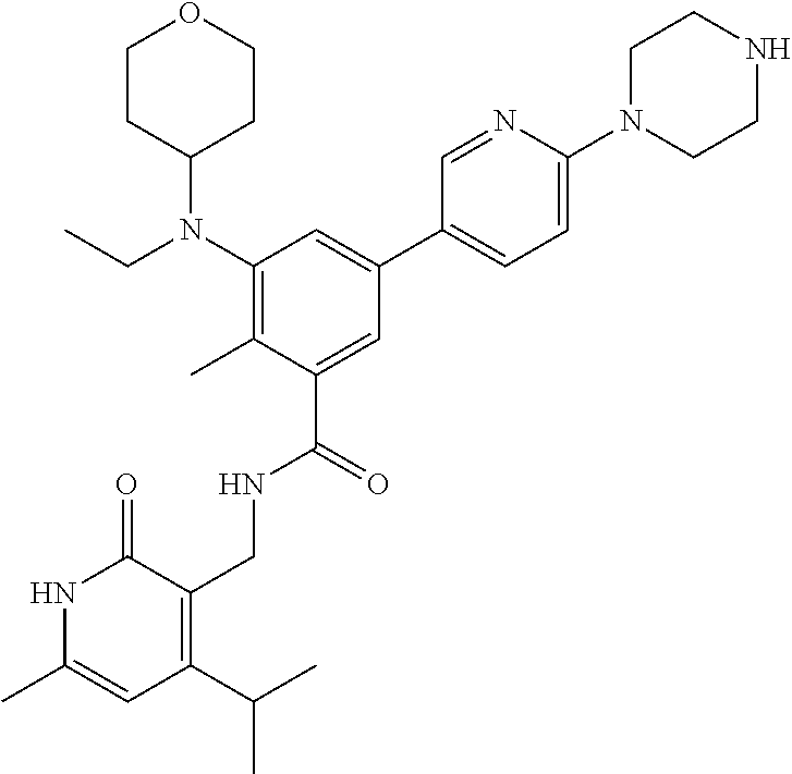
C1CC(N(C2=C(C)C(C(=O)NCC3=C(C(C)C)C=C(C)NC3=O)=CC(C3=CC=C(N4CCNCC4)N=C3)=C2)CC)CCO1
